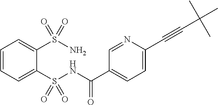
C1=CC=C(S(NC(C2=CC=C(C#CC(C)(C)C)N=C2)=O)(=O)=O)C(S(N)(=O)=O)=C1
